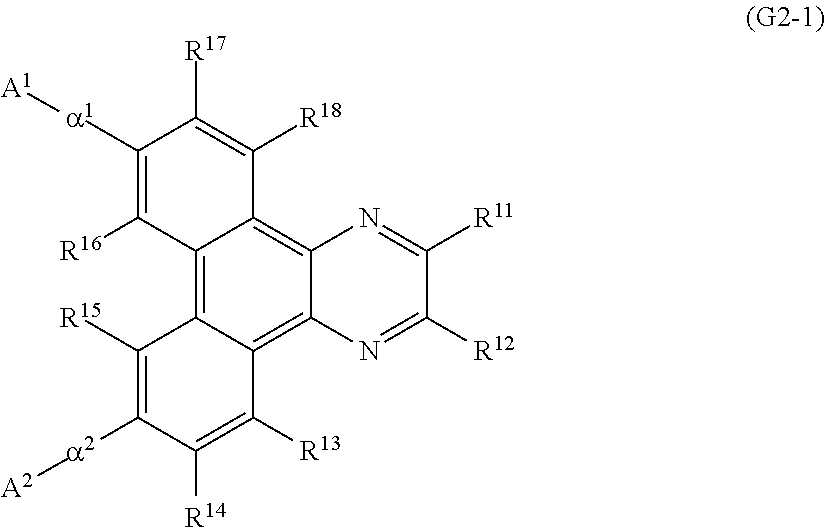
C12=C3C(=C4C(=C1C([R18])=C([R17])C([a1][A1])=C2[R16])N=C([R11])C([R12])=N4)C([R13])=C([R14])C([a2][A2])=C3[R15]
